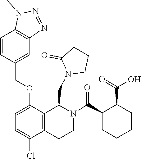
N1=NN(C)C2=C1C=C(COC1=CC=C(Cl)C3=C1C(CN1CCCC1=O)N(C(C1CCCCC1C(=O)O)=O)CC3)C=C2
